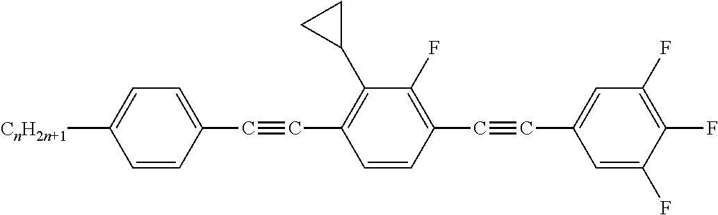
C1=CC(C#CC2=C(C3CC3)C(F)=C(C#CC3=CC(F)=C(F)C(F)=C3)C=C2)=CC=C1[CnH2n+1]
